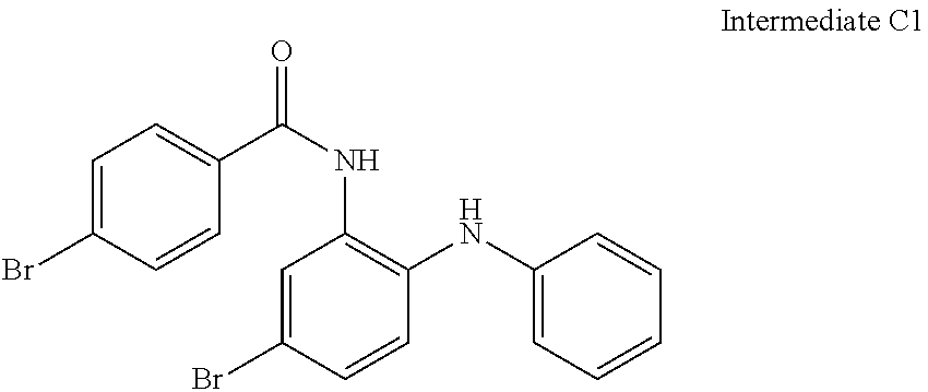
C1=C(Br)C=CC(C(NC2=C(NC3=CC=CC=C3)C=CC(Br)=C2)=O)=C1
